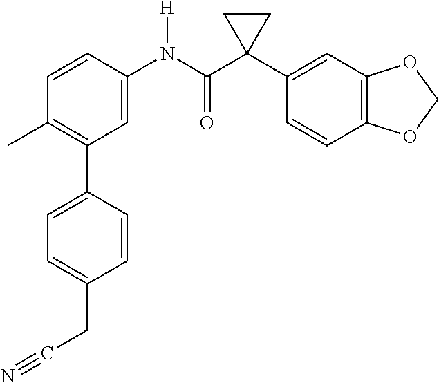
C1=C(N(C(C2(C3=CC4=C(C=C3)OCO4)CC2)=O)[H])C=CC(C)=C1C1=CC=C(CC#N)C=C1
